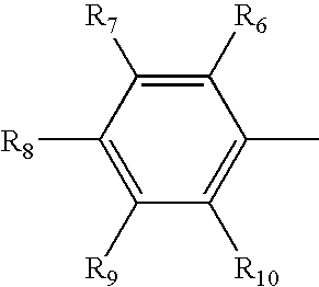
C1([R6])=C([R7])C([R8])=C([R9])C([R10])=C1C
